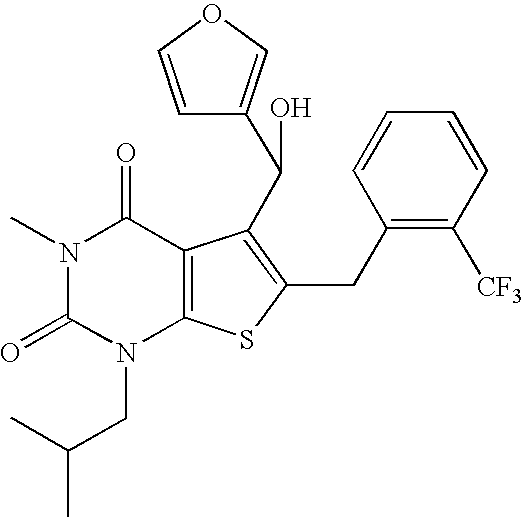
C1(CC2=C(C(O)C3=COC=C3)C3=C(N(CC(C)C)C(=O)N(C)C3=O)S2)=C([CF3])C=CC=C1
